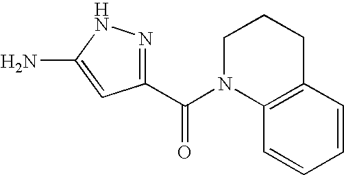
C1(C(N2C3=C(CCC2)C=CC=C3)=O)=NNC(N)=C1
